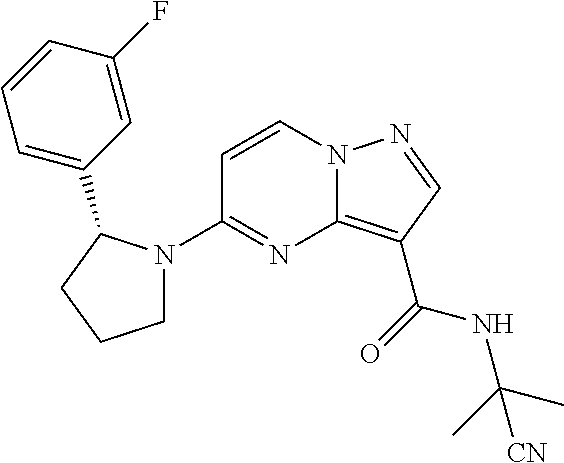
C12=C(C(=O)NC(C)(C)[CN])C=NN1C=CC(N1CCCC1C1=CC=CC(F)=C1)=N2
